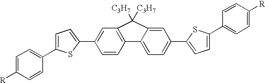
C1=C(C2=CC=C(C3=CC=C([R])C=C3)S2)C=CC2=C1C([C3H7])([C3H7])C1=CC(C3=CC=C(C4=CC=C([R])C=C4)S3)=CC=C21
